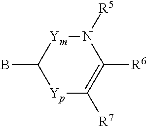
[Yp]1C([R7])=C([R6])N([R5])[Ym]C1B
